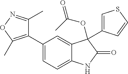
C1(C2=C(C)ON=C2C)=CC=C2C(=C1)C(C1=CSC=C1)(OC(=O)C)C(=O)N2
